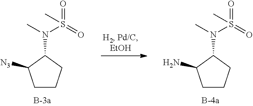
C1CCC(N(S(=O)(=O)C)C)C1N.C1CCC(N(S(=O)(=O)C)C)C1[N3]
